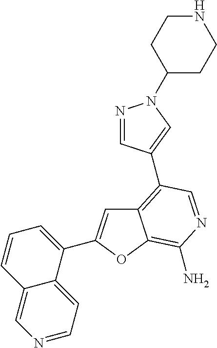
C12=C(C3=CN(C4CCNCC4)N=C3)C=NC(N)=C1OC(C1=CC=CC3=CN=CC=C13)=C2
